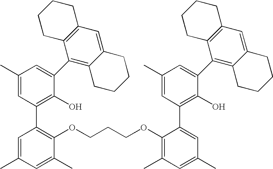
C1(C)=CC(C2=C(OCCCOC3=C(C)C=C(C)C=C3C3=C(O)C(C4=C5C(=CC6=C4CCCC6)CCCC5)=CC(C)=C3)C(C)=CC(C)=C2)=C(O)C(C2=C3C(=CC4=C2CCCC4)CCCC3)=C1
